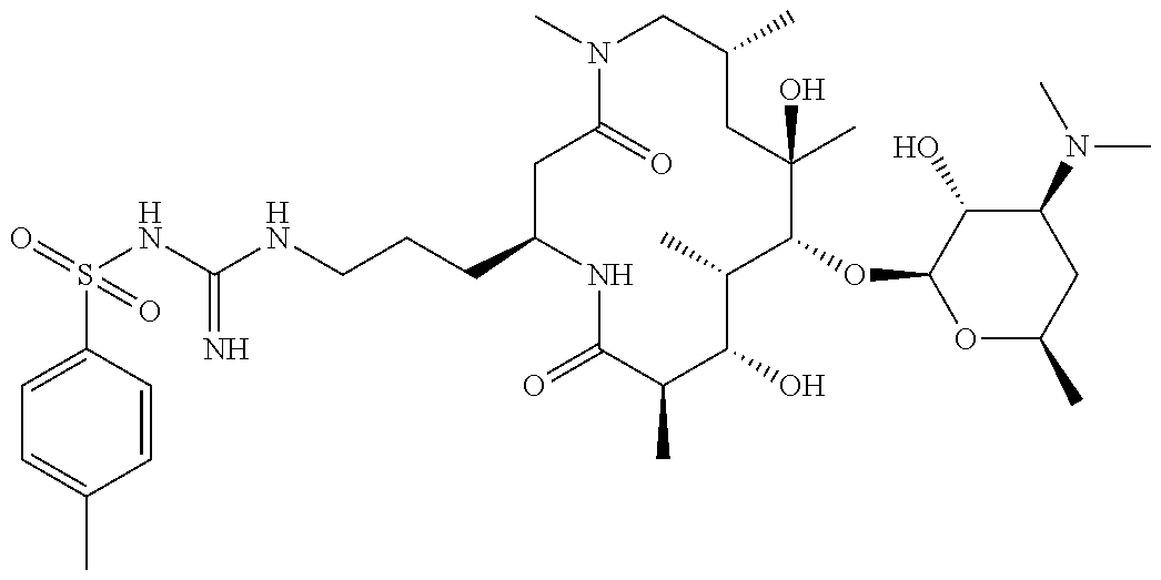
C1=C(S(=O)(NC(NCCCC2NC(=O)C(C)C(O)C(C)C(OC3OC(C)CC(N(C)C)C3O)C(C)(O)CC(C)CN(C)C(=O)C2)=N)=O)C=CC(C)=C1
